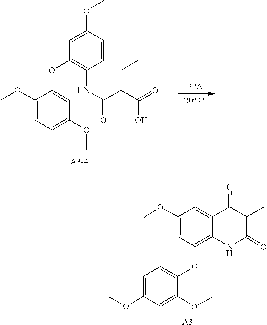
O(C)C1=CC=C(OC2=C3C(=CC(OC)=C2)C(=O)C(CC)C(=O)N3)C(OC)=C1.[A3].O(C)C1=CC(OC2=CC(OC)=CC=C2OC)=C(NC(C(C(=O)O)CC)=O)C=C1
